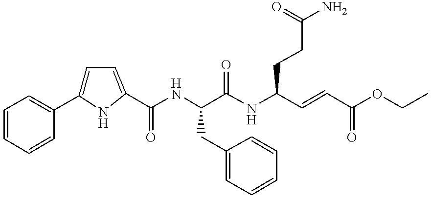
C1=C(C2=CC=CC=C2)NC(C(NC(C(NC(C=CC(OCC)=O)CCC(N)=O)=O)CC2=CC=CC=C2)=O)=C1
